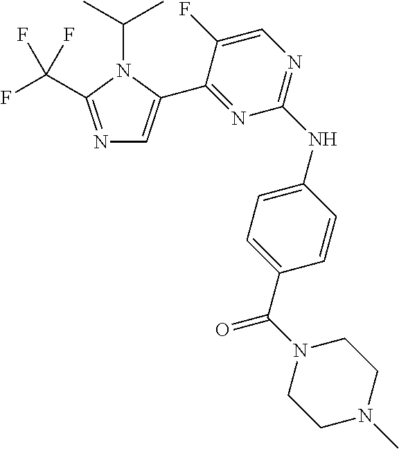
N1=C(C(F)(F)F)N(C(C)C)C(C2=NC(NC3=CC=C(C(N4CCN(C)CC4)=O)C=C3)=NC=C2F)=C1
